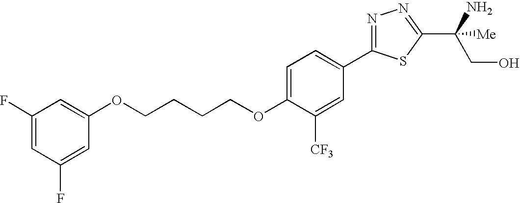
C(CCCOC1=CC=C(C2=NN=C(C(CO)([Me])N)S2)C=C1[CF3])OC1=CC(F)=CC(F)=C1
